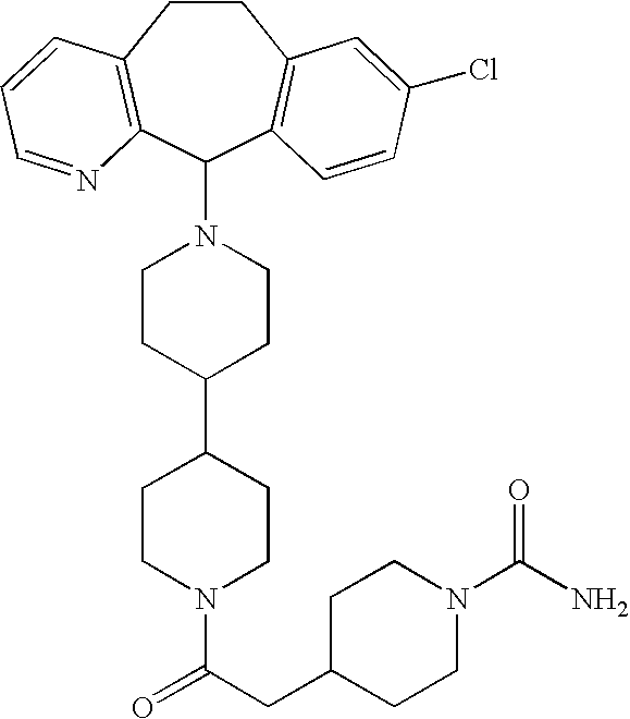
C1CC2=C(C(N3CCC(C4CCN(C(CC5CCN(C(N)=O)CC5)=O)CC4)CC3)C3=C1C=C(Cl)C=C3)N=CC=C2
